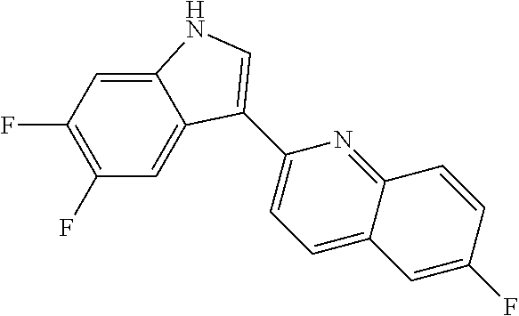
C12=CC(F)=C(F)C=C1C(C1=CC=C3C(=N1)C=CC(F)=C3)=CN2
